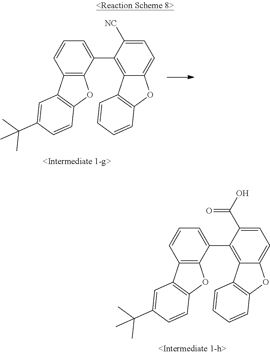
C1=CC2=C(C(C3=C4C(=CC=C3[NC])OC3=C4C=CC=C3)=C1)OC1=C2C=C(C(C)(C)C)C=C1.C1=CC2=C(C(C3=C4C(=CC=C3C(O)=O)OC3=C4C=CC=C3)=C1)OC1=C2C=C(C(C)(C)C)C=C1
